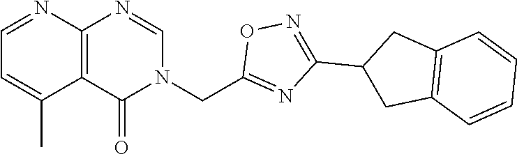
C12=C(C(=O)N(CC3=NC(C4CC5=C(C4)C=CC=C5)=NO3)C=N1)C(C)=CC=N2
